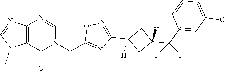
C12=C(C(=O)N(CC3=NC(C4([H])CC(C(C5=CC(Cl)=CC=C5)(F)F)([H])C4)=NO3)C=N1)N(C)C=N2
